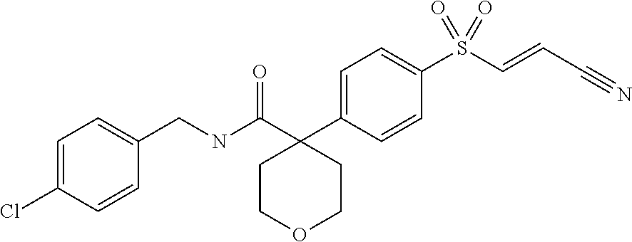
C1=C(CNC(=O)C2(C3=CC=C(S(C=CC#N)(=O)=O)C=C3)CCOCC2)C=CC(Cl)=C1
